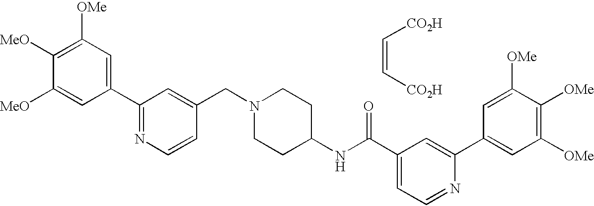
C1(C2=NC=CC(CN3CCC(NC(C4=CC=NC(C5=CC([OMe])=C([OMe])C([OMe])=C5)=C4)=O)CC3)=C2)=CC([OMe])=C([MeO])C([MeO])=C1.C(=C[CO2H])[CO2H]
